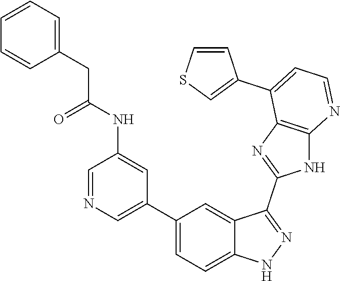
C1=NC=C(C2=CC=C3C(=C2)C(C2=NC4=C(N2)N=CC=C4C2=CSC=C2)=NN3)C=C1NC(CC1=CC=CC=C1)=O
